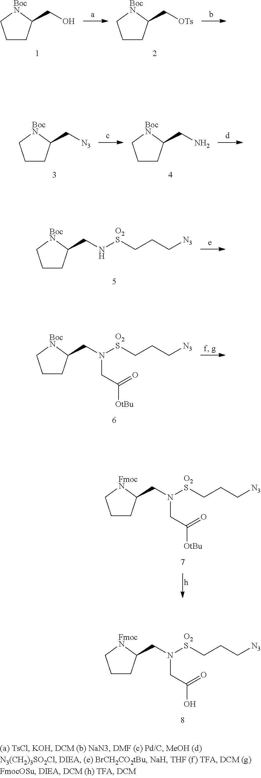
C1CC(CO)[BocN]C1.C1CC(C[OTs])[BocN]C1.C1CC(C[N3])[BocN]C1.C1CC(CN)[BocN]C1.C1CC(CN[O2S]CCC[N3])[BocN]C1.C1CC(CN([O2S]CCC[N3])CC(=O)[OtBu])[BocN]C1.C1CC(CN([O2S]CCC[N3])CC(=O)[OtBu])[FmocN]C1.C1CC(CN([O2S]CCC[N3])CC(=O)O)[FmocN]C1
